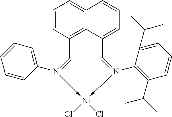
C1=CC2=C3C(=C1)C=CC=C3C1=N(C3=C(C(C)C)C=CC=C3C(C)C)->[Ni](Cl)(Cl)-N(C3=CC=CC=C3)=C21
